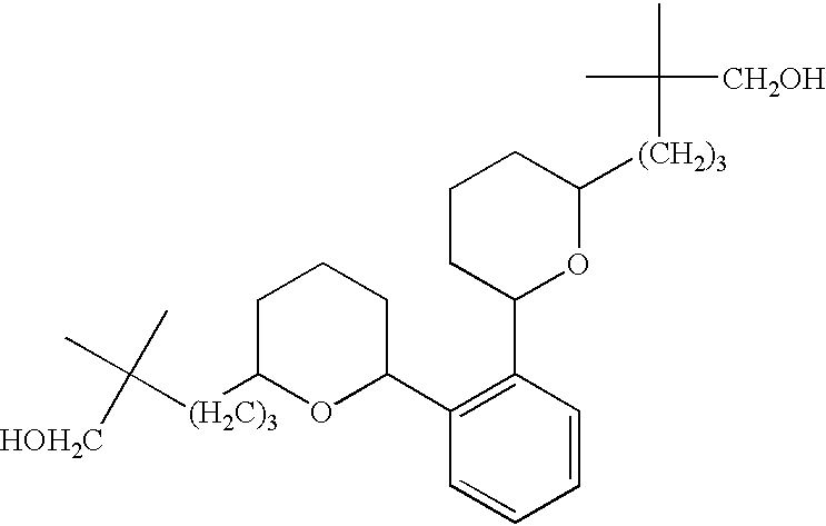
C([(H2C)3]C1OC(C2=C(C3OC([(CH2)3]C(C)(C)[CH2OH])CCC3)C=CC=C2)CCC1)(C)(C)[HOH2C]
